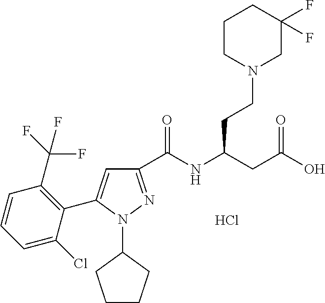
C1(C(NC(CC(O)=O)CCN2CC(F)(F)CCC2)=O)=NN(C2CCCC2)C(C2=C(C(F)(F)F)C=CC=C2Cl)=C1.Cl
